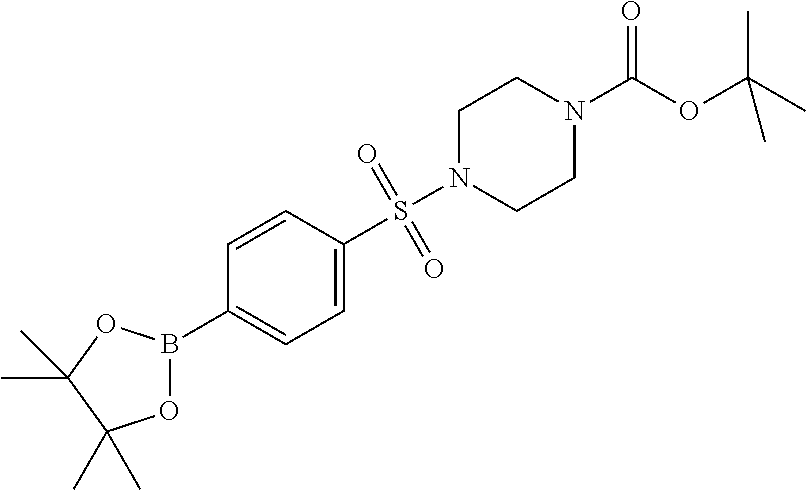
C1=CC(S(N2CCN(C(OC(C)(C)C)=O)CC2)(=O)=O)=CC=C1B1OC(C)(C)C(C)(C)O1
